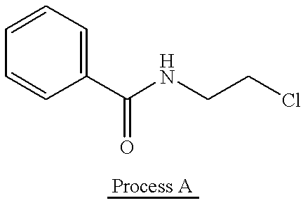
C1=CC=C(C(NCCCl)=O)C=C1
